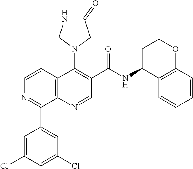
C12=C(N=CC(C(=O)NC3C4=C(OCC3)C=CC=C4)=C1N1CC(=O)NC1)C(C1=CC(Cl)=CC(Cl)=C1)=NC=C2
